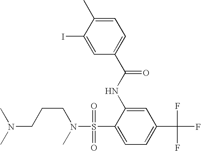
C1=C(C)C(I)=CC(C(NC2=CC(C(F)(F)F)=CC=C2S(=O)(=O)N(C)CCCN(C)C)=O)=C1
